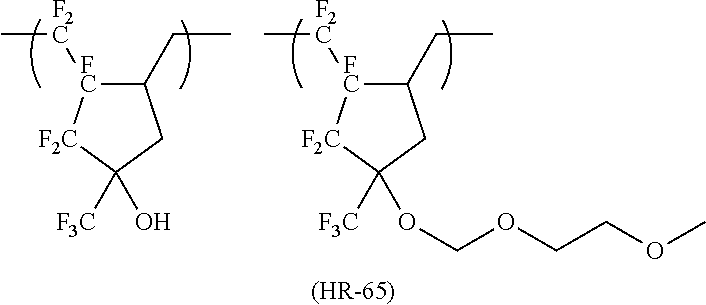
C1(CC)[FC]([F2C]C)[F2C]C([F3C])(O)C1.C1(CC)[FC]([F2C]C)[F2C]C([F3C])(OCOCCOC)C1.[(HR-65)]
